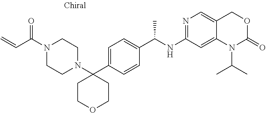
N1=C(NC(C2=CC=C(C3(N4CCN(C(C=C)=O)CC4)CCOCC3)C=C2)C)C=C2C(=C1)COC(=O)N2C(C)C
